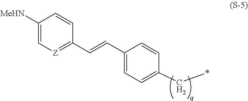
C1(C*)=CC=C(C=CC2=[Z]C=C([MeHN])C=C2)C=C1
